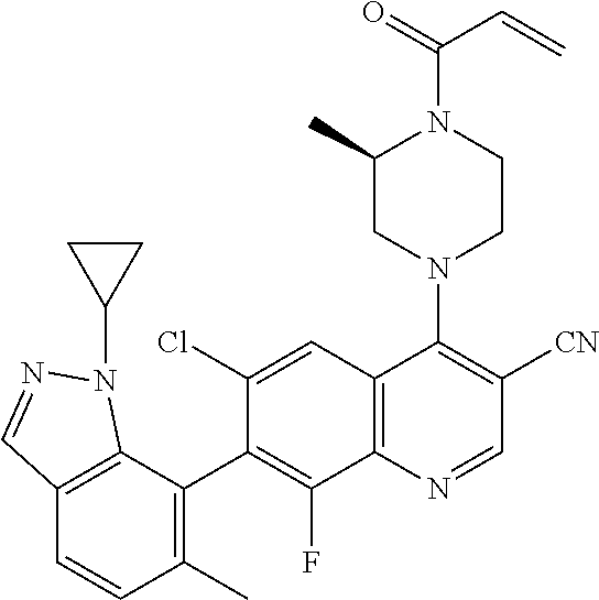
C12=C(C(C3=C(F)C4=C(C=C3Cl)C(N3CCN(C(=O)C=C)C(C)C3)=C([CN])C=N4)=C(C)C=C1)N(C1CC1)N=C2
